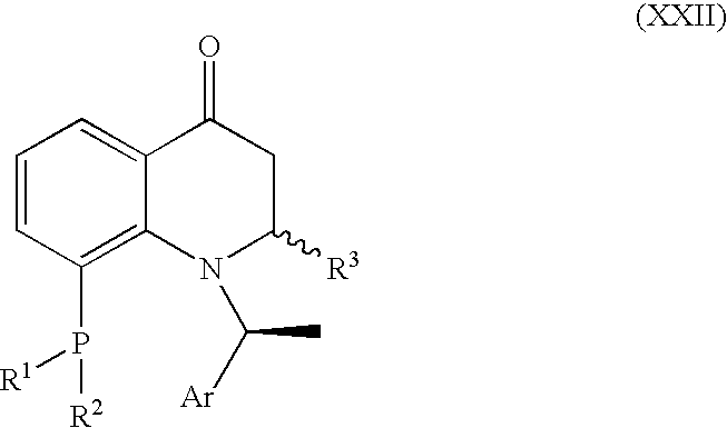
C1=CC(P([R2])[R1])=C2C(=C1)C(=O)CC([R3])N2C([Ar])C
